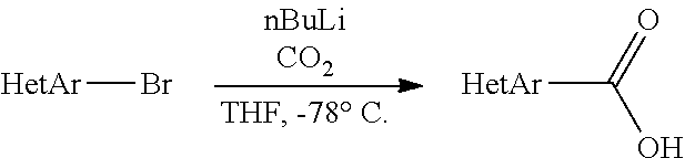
[HetAr]Br.[HetAr]C(=O)O
